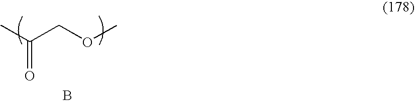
B.CC(COC)=O
